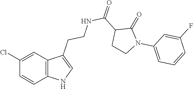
C1(Cl)=CC2=C(C=C1)NC=C2CCNC(=O)C1CCN(C2=CC=CC(F)=C2)C1=O
